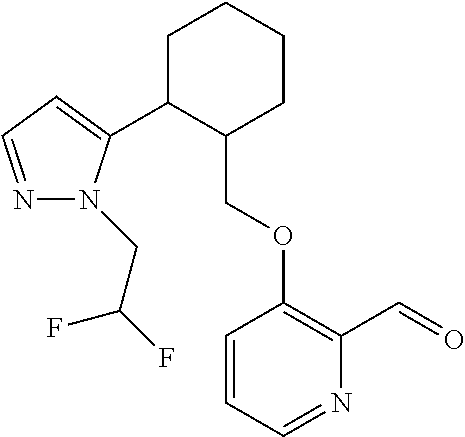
C1C(C2=CC=NN2CC(F)F)C(COC2=C(C=O)N=CC=C2)CCC1
